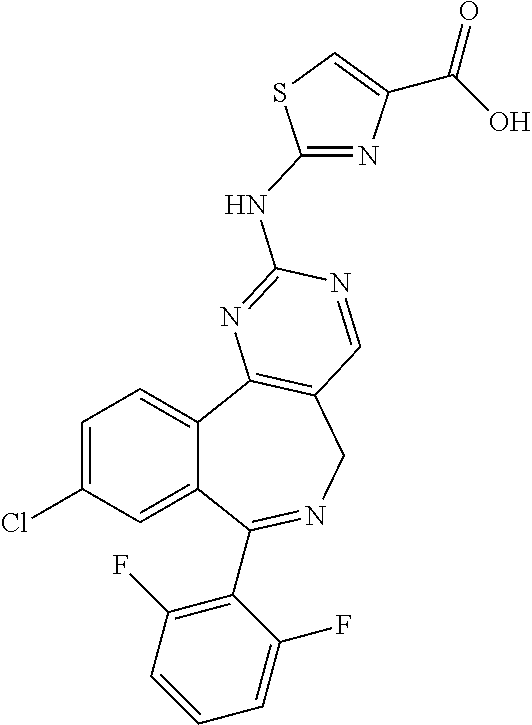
C1=C(Cl)C=C2C(=C1)C1=C(CN=C2C2=C(F)C=CC=C2F)C=NC(NC2=NC(C(O)=O)=CS2)=N1
